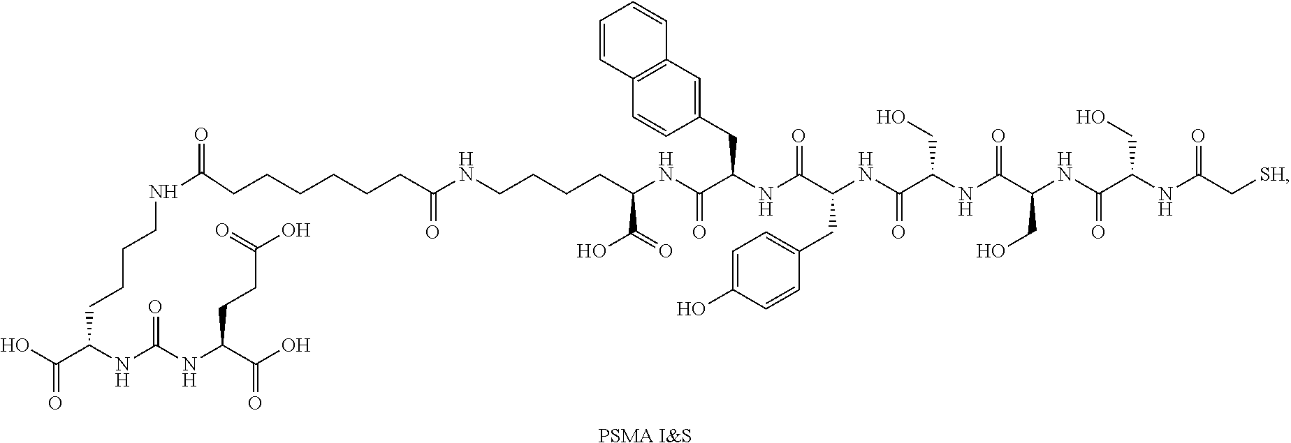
[PSMA I&S].C(CCC(NC(=O)NC(CCC(O)=O)C(=O)O)C(O)=O)CNC(=O)CCCCCCC(NCCCCC(NC(C(NC(C(NC(C(NC(C(NC(C(NC(C[SH])=O)CO)=O)CO)=O)CO)=O)CC1=CC=C(O)C=C1)=O)CC1=CC2=C(C=C1)C=CC=C2)=O)C(=O)O)=O
